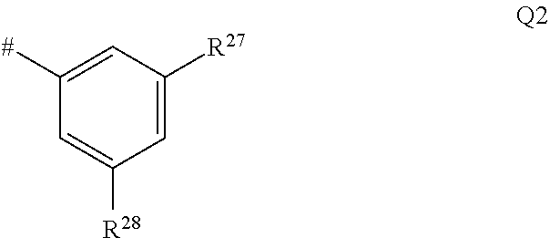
C1([#])=CC([R27])=CC([R28])=C1
